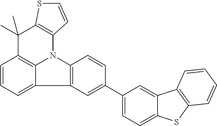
C1=CC=C2C3=C1C(C)(C)C1=C(N3C3=C2C=C(C2=CC=C4C(=C2)C2=C(S4)C=CC=C2)C=C3)C=CS1
